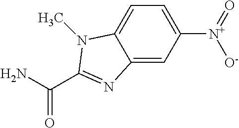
C12=CC([N+](=O)[O-])=CC=C1N(C)C(C(N)=O)=N2
